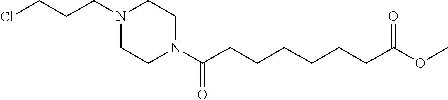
N1(CCCCl)CCN(C(CCCCCCC(OC)=O)=O)CC1
